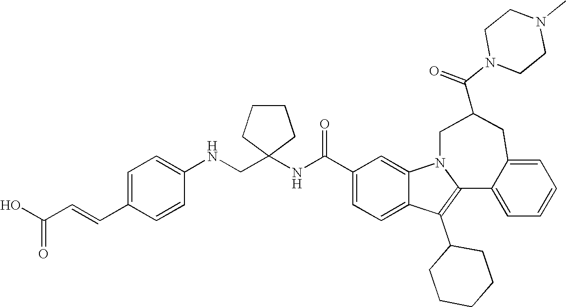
C1(C(NC2(CNC3=CC=C(C=CC(O)=O)C=C3)CCCC2)=O)=CC=C2C(=C1)N1C(=C2C2CCCCC2)C2=CC=CC=C2CC(C(N2CCN(C)CC2)=O)C1
